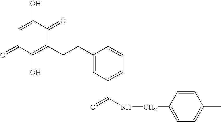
OC1=CC(=O)C(O)=C(CCC2=CC(C(NCC3=CC=C(C)C=C3)=O)=CC=C2)C1=O
